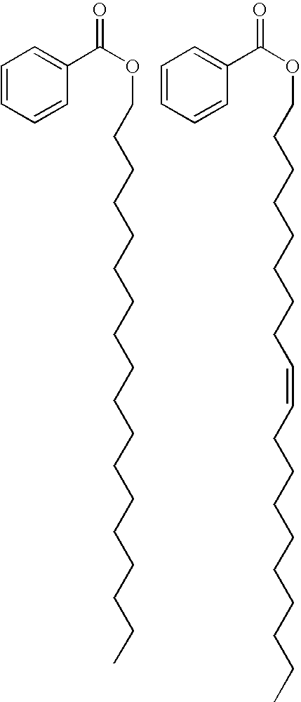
C1=CC=CC(C(OCCCCCCCCCCCCCCCCCC)=O)=C1.C1=CC=CC(C(OCCCCCCCCC=CCCCCCCCCC)=O)=C1
